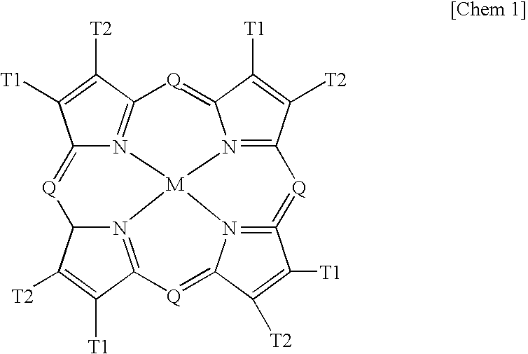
C12=[Q]C3N4=C(C([T1])=C3[T2])[Q]=C3N5=C(=[Q]C6=N7C(=[Q]C(=N1[M]745)C([T2])=C2[T1])C([T1])=C6[T2])C([T1])=C3[T2]
